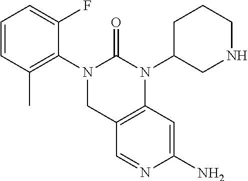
C1=CC(C)=C(N2CC3=C(N(C4CNCCC4)C2=O)C=C(N)N=C3)C(F)=C1
